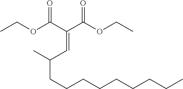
C(=CC(C)CCCCCCCCC)(C(OCC)=O)C(OCC)=O
